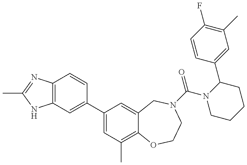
C12=C(N=C(C)N1)C=CC(C1=CC(C)=C3C(=C1)CN(C(N1CCCCC1C1=CC(C)=C(F)C=C1)=O)CCO3)=C2
